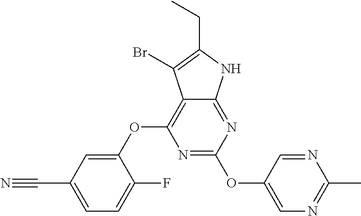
N1=C(OC2=CN=C(C)N=C2)N=C2C(=C1OC1=CC(C#N)=CC=C1F)C(Br)=C(CC)N2
